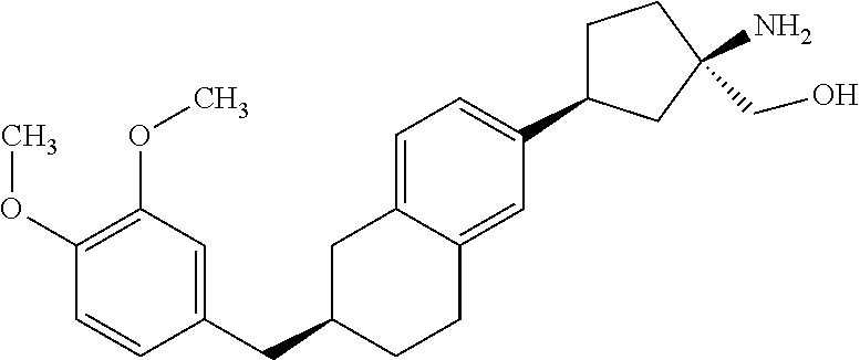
C1=C2C(=CC(C3CCC(N)(CO)C3)=C1)CCC(CC1=CC(OC)=C(OC)C=C1)C2
